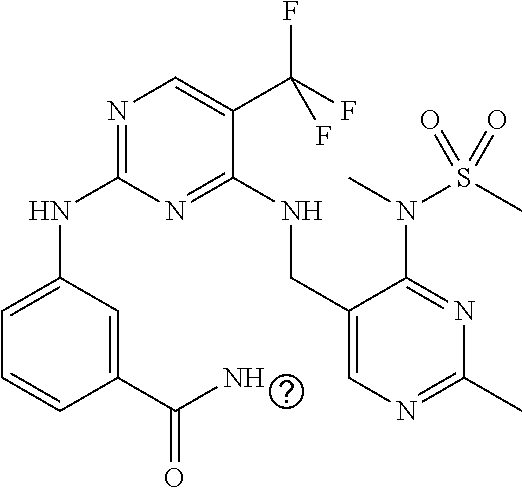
N(C1=NC=C(C(F)(F)F)C(NCC2=CN=C(C)N=C2N(S(=O)(C)=O)C)=N1)C1=CC=CC(C(N)=O)=C1
